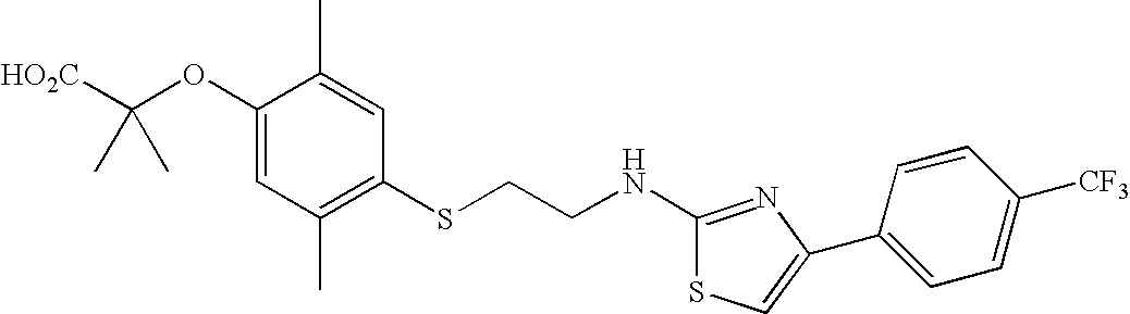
C1(OC([HO2C])(C)C)=CC(C)=C(SCCNC2=NC(C3=CC=C([CF3])C=C3)=CS2)C=C1C
